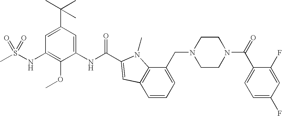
CS(NC1=C(OC)C(NC(=O)C2=CC3=C(C(CN4CCN(C(=O)C5=CC=C(F)C=C5F)CC4)=CC=C3)N2C)=CC(C(C)(C)C)=C1)(=O)=O
